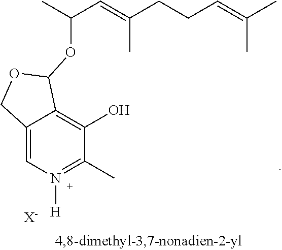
[X-].C12=CN([H])=C(C)C(O)=C1C(OC(C=C(CCC=C(C)C)C)C)OC2
